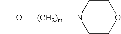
C1CN([(CH2)m]OC)CCO1
